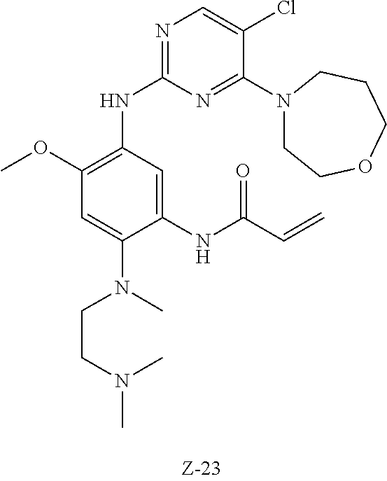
N1(C2=NC(NC3=C(OC)C=C(N(CCN(C)C)C)C(NC(C=C)=O)=C3)=NC=C2Cl)CCOCCC1
